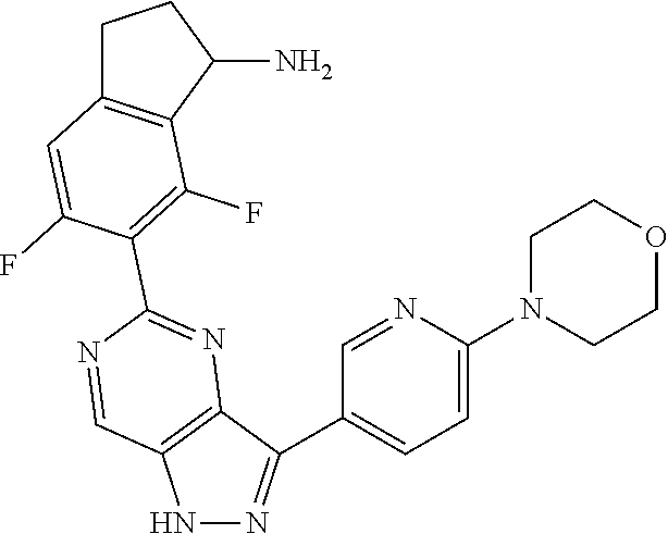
N1N=C(C2=CC=C(N3CCOCC3)N=C2)C2=C1C=NC(C1=C(F)C3=C(CCC3N)C=C1F)=N2
